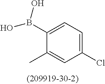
C1(B(O)O)=CC=C(Cl)C=C1C
